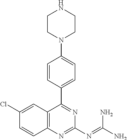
C12=C(C=C(Cl)C=C1)C(C1=CC=C(N3CCNCC3)C=C1)=NC(N=C(N)N)=N2
